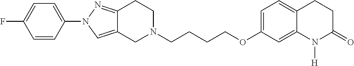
C12=CN(C3=CC=C(F)C=C3)N=C1CCN(CCCCOC1=CC=C3C(=C1)N([H])C(=O)CC3)C2
